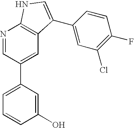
N1=CC(C2=CC=CC(O)=C2)=CC2=C1NC=C2C1=CC(Cl)=C(F)C=C1
